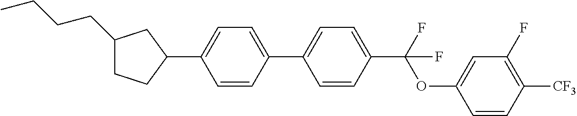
C1(CCCC)CCC(C2=CC=C(C3=CC=C(C(OC4=CC(F)=C([CF3])C=C4)(F)F)C=C3)C=C2)C1
